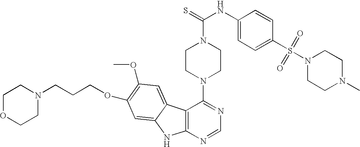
C12=C(N=CN=C1N1CCN(C(=S)NC3=CC=C(S(=O)(=O)N4CCN(C)CC4)C=C3)CC1)NC1=CC(OCCCN3CCOCC3)=C(OC)C=C21
